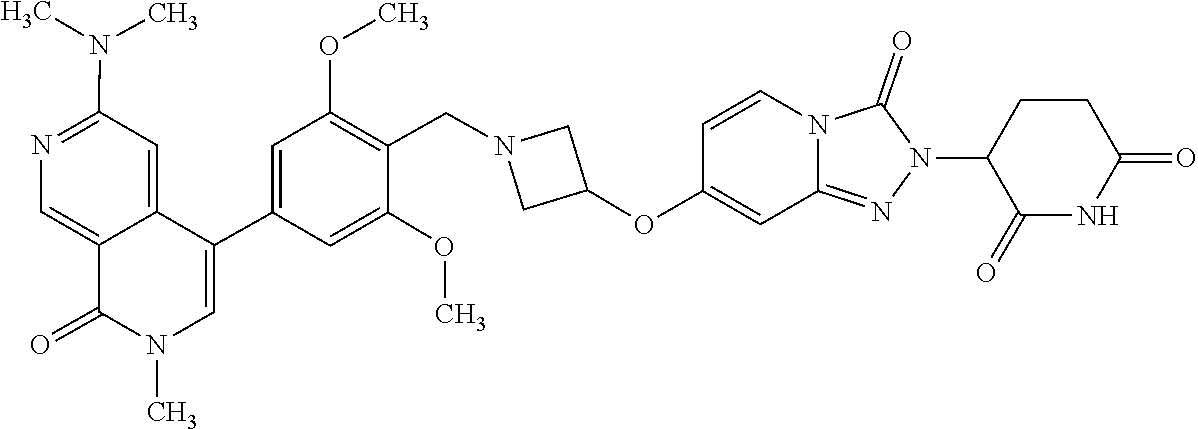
CN1C(=O)C2=CN=C(N(C)C)C=C2C(C2=CC(OC)=C(CN3CC(OC4=CC5=NN(C6C(=O)NC(=O)CC6)C(=O)N5C=C4)C3)C(OC)=C2)=C1
